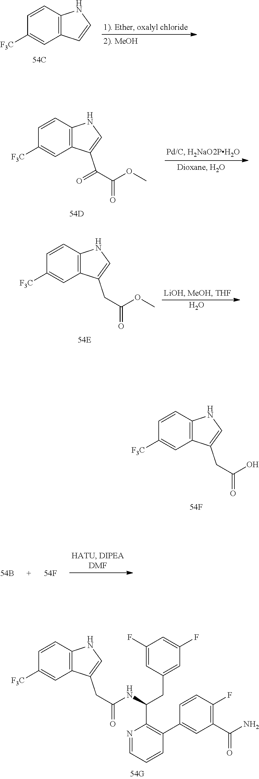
C1=CC2=C(C=C1[F3C])C=CN2.C1=CC2=C(C=C1[F3C])C(C(=O)C(OC)=O)=CN2.O.C1=CC2=C(C=C1[F3C])C(CC(OC)=O)=CN2.C1=CC2=C(C=C1[F3C])C(CC(O)=O)=CN2.C1=CC2=C(C=C1[F3C])C(CC(NC(CC1=CC(F)=CC(F)=C1)C1=C(C3=CC(C(N)=O)=C(F)C=C3)C=CC=N1)=O)=CN2
